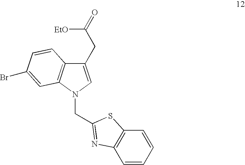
C1(CC(=O)[EtO])=CN(CC2=NC3=C(C=CC=C3)S2)C2=C1C=CC(Br)=C2
